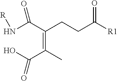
C(CCC([R1])=O)(=C(C)C(O)=O)C(N[R])=O
